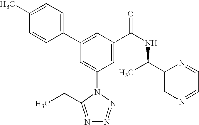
C1(C2=CC(C(NC(C3=CN=CC=N3)C)=O)=CC(N3C(CC)=NN=N3)=C2)=CC=C(C)C=C1
